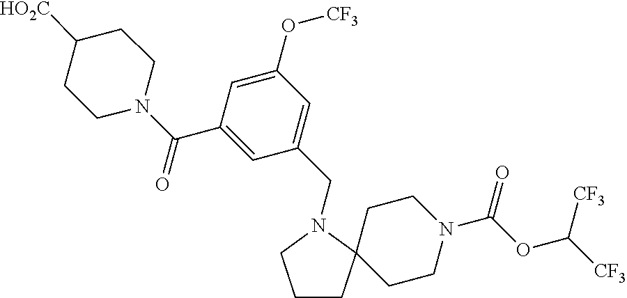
C1CC2(CCN(C(OC([CF3])[CF3])=O)CC2)N(CC2=CC(O[CF3])=CC(C(N3CCC([HO2C])CC3)=O)=C2)C1
